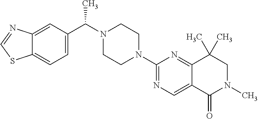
C12=CC(C(N3CCN(C4=NC=C5C(=N4)C(C)(C)CN(C)C5=O)CC3)C)=CC=C1SC=N2
